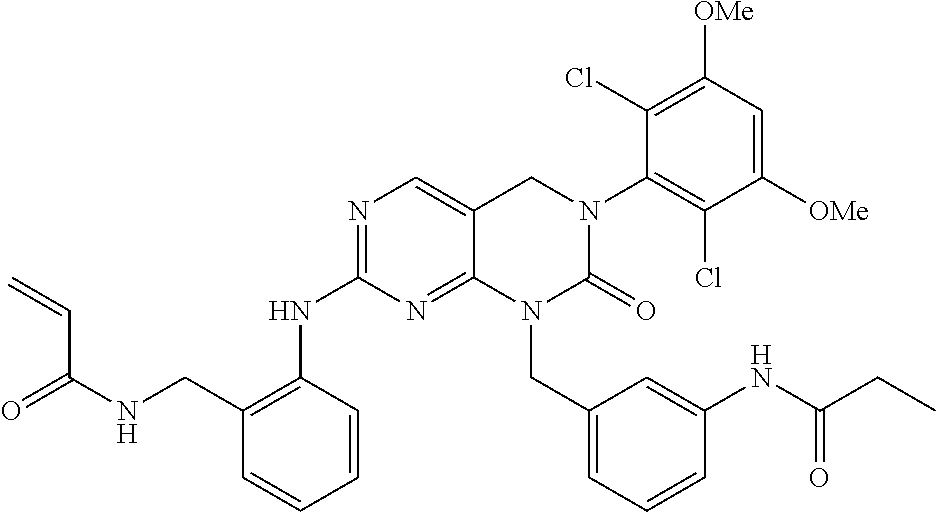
N(C1=NC=C2C(=N1)N(CC1=CC=CC(NC(CC)=O)=C1)C(=O)N(C1=C(Cl)C([OMe])=CC([OMe])=C1Cl)C2)C1=C(CNC(=O)C=C)C=CC=C1
